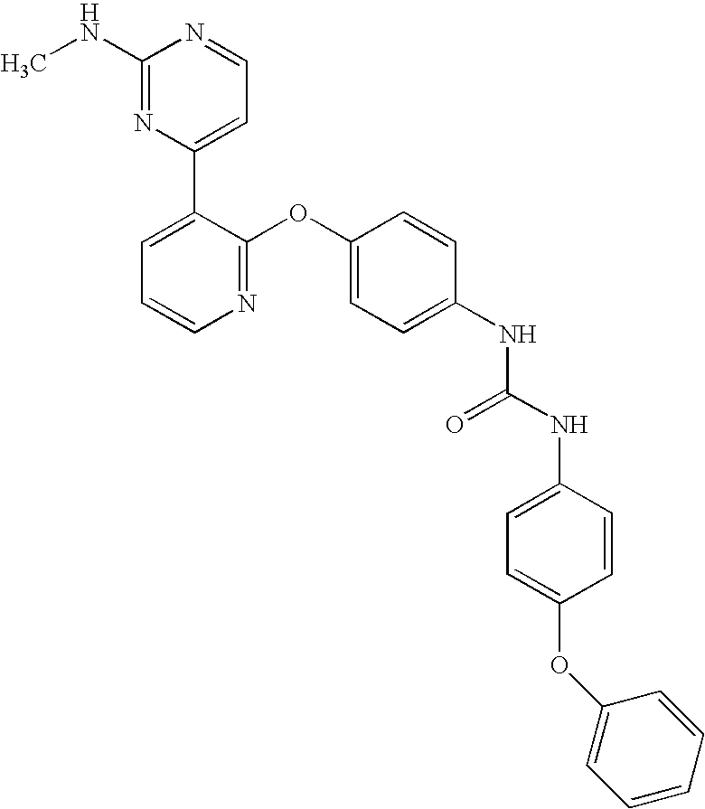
C1(NC)=NC(C2=CC=CN=C2OC2=CC=C(NC(NC3=CC=C(OC4=CC=CC=C4)C=C3)=O)C=C2)=CC=N1
